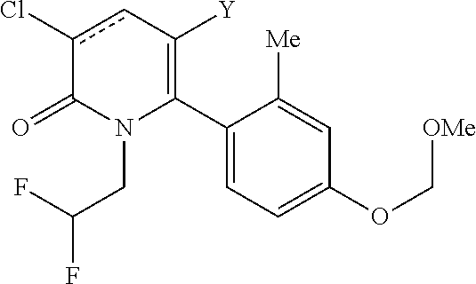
C1(C2=C([Y])cc(Cl)C(=O)N2CC(F)F)=CC=C(OC[OMe])C=C1[Me]
